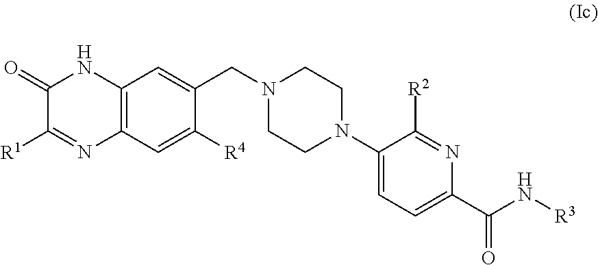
C12=C(N=C([R1])C(=O)N1)C=C([R4])C(CN1CCN(C3=CC=C(C(N[R3])=O)N=C3[R2])CC1)=C2
